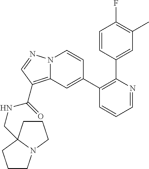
C1=CC(C2=C(C3=CC4=C(C(=O)NCC56N(CCC5)CCC6)C=NN4C=C3)C=CC=N2)=CC(C)=C1F
